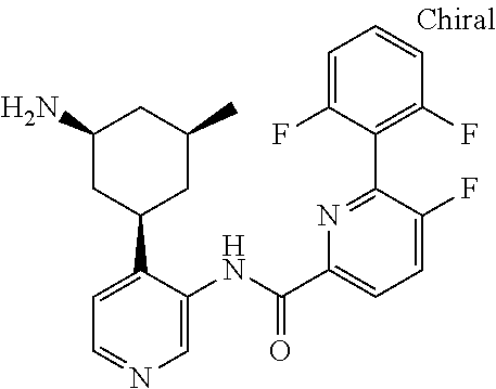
C1=C(NC(C2=CC=C(F)C(C3=C(F)C=CC=C3F)=N2)=O)C(C2CC(C)CC(N)C2)=CC=N1
